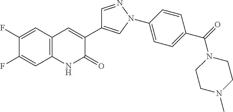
C12=C(C=C(F)C(F)=C1)C=C(C1=CN(C3=CC=C(C(=O)N4CCN(C)CC4)C=C3)N=C1)C(=O)N2
